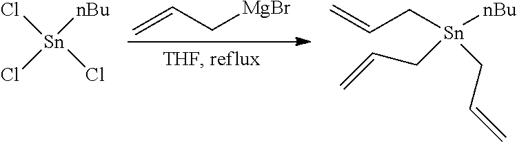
[Sn]([nBu])(Cl)(Cl)Cl.C(C[Sn]([nBu])(CC=C)CC=C)=C.C=CC[MgBr]
